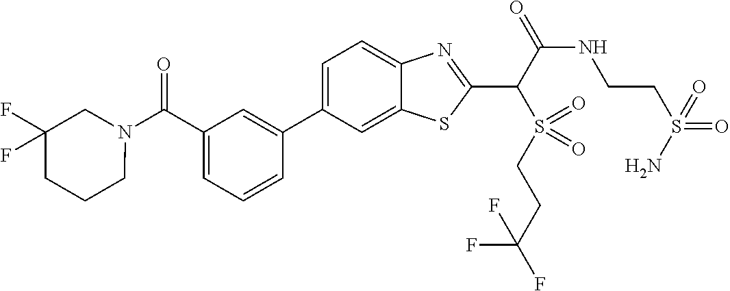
C1=C(C2=CC(C(N3CC(F)(F)CCC3)=O)=CC=C2)C=C2C(=C1)N=C(C(S(CCC(F)(F)F)(=O)=O)C(=O)NCCS(=O)(=O)N)S2
